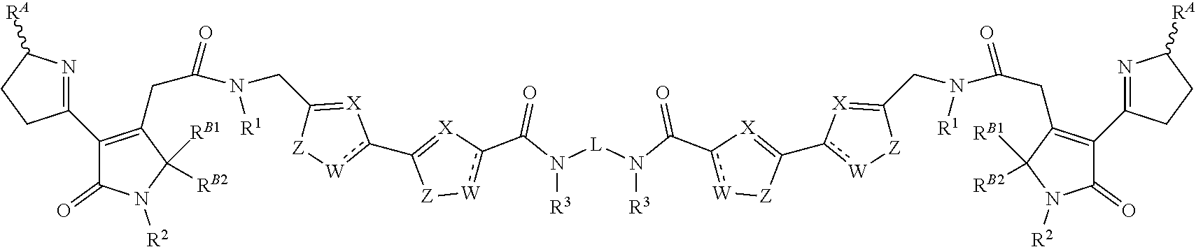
C(C(N(CC1=[X]c(C2=[X]c(C(N([R3])[L]N(C(c3[W][Z]C(c4[W][Z]C(CN(C(CC5=C(C6=NC([RA])CC6)C(=O)N([R2])C5([RB1])[RB2])=O)[R1])=[X]4)=[X]3)=O)[R3])=O)[W][Z]2)[W][Z]1)[R1])=O)C1=C(C2=NC([RA])CC2)C(=O)N([R2])C1([RB1])[RB2]
